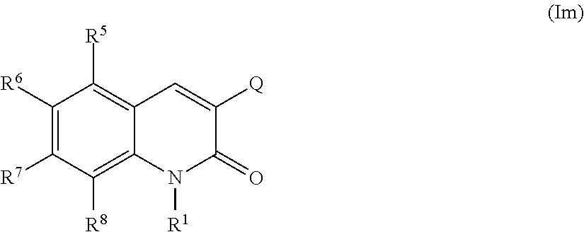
C1([R6])=C([R7])C([R8])=C2C(=C1[R5])C=C([Q])C(=O)N2[R1]
